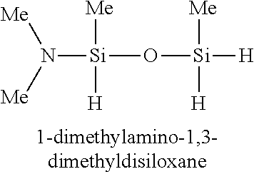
N([Si](O[Si]([H])([Me])[H])([Me])[H])([Me])[Me]
